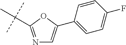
N1=C(C(C)(C)C)OC(C2=CC=C(F)C=C2)=C1
